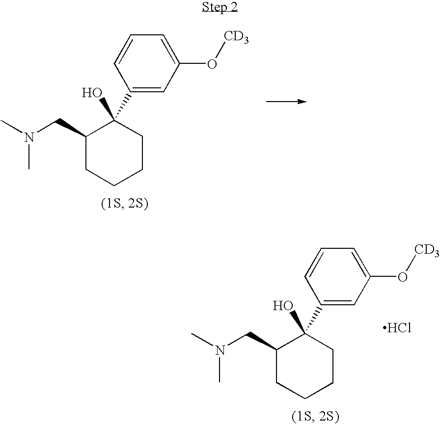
C1(CN(C)C)CCCCC1(O)C1=CC(O[CD3])=CC=C1.C1(CN(C)C)CCCCC1(O)C1=CC(O[CD3])=CC=C1.Cl
